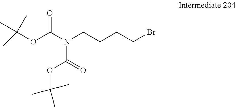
C(OC(N(CCCCBr)C(OC(C)(C)C)=O)=O)(C)(C)C
